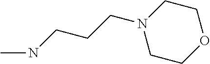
CNCCCN1CCOCC1
